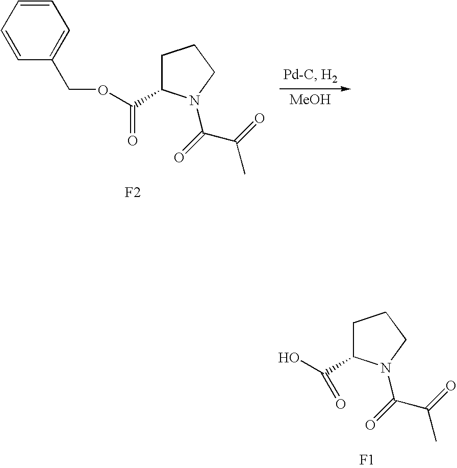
C1C(C(O)=O)N(C(C(=O)C)=O)CC1.[F1].C1=CC=CC(COC(=O)C2CCCN2C(C(=O)C)=O)=C1.[F2].[MeOH]
